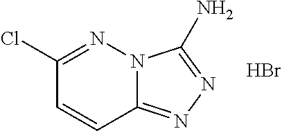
C1(Cl)=NN2C(=NN=C2N)C=C1.Br
